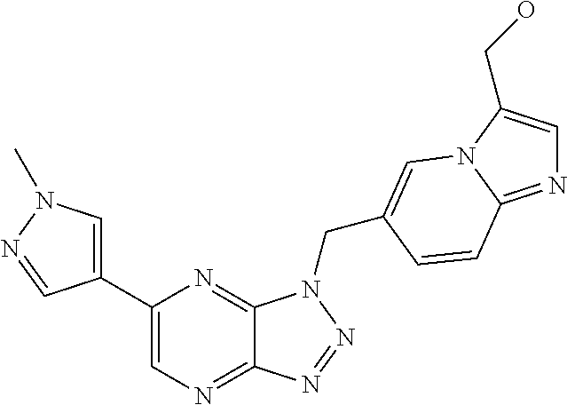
C1=C(C2=CN=C3C(=N2)N(CC2=CN4C(CO)=CN=C4C=C2)N=N3)C=NN1C
